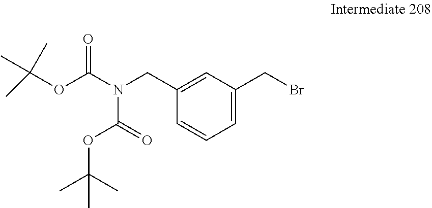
C(OC(N(CC1=CC(CBr)=CC=C1)C(OC(C)(C)C)=O)=O)(C)(C)C
